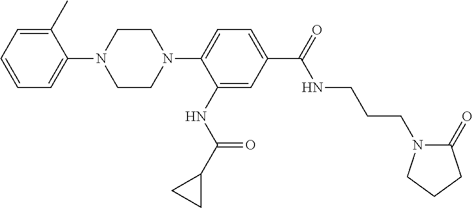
C1=C(C)C(N2CCN(C3=CC=C(C(NCCCN4C(=O)CCC4)=O)C=C3NC(=O)C3CC3)CC2)=CC=C1
